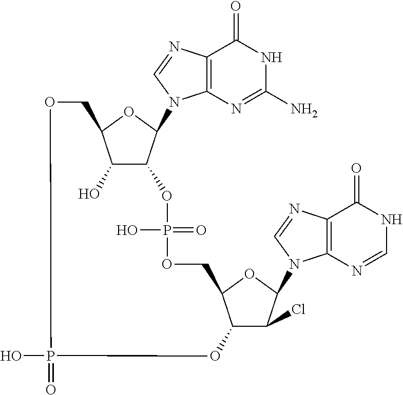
C12=C(N=CN1C1C3C(O)C(O1)COP(=O)(O)OC1C(Cl)C(N4C5=C(C(=O)NC=N5)N=C4)OC1COP(=O)(O)O3)C(=O)NC(N)=N2
